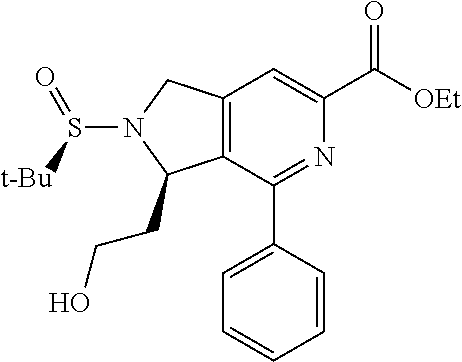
C12=C(C(C3=CC=CC=C3)=NC(C([OEt])=O)=C1)C(CCO)N(S([t-Bu])=O)C2
